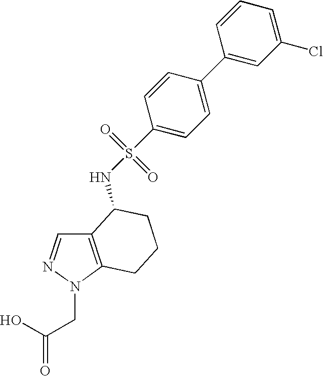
C12=C(N(CC(O)=O)N=C1)CCCC2NS(=O)(=O)C1=CC=C(C2=CC(Cl)=CC=C2)C=C1
